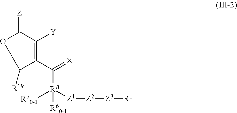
C1([R19])C(C(=[X])[RB]([Z1][Z2][Z3][R1])([R70-1])[R60-1])=C([Y])C(=[Z])O1
